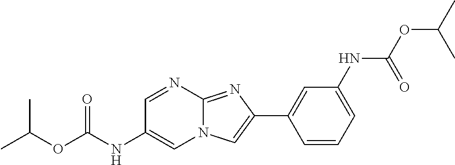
C1=NC2=NC(C3=CC(NC(OC(C)C)=O)=CC=C3)=CN2C=C1NC(OC(C)C)=O
